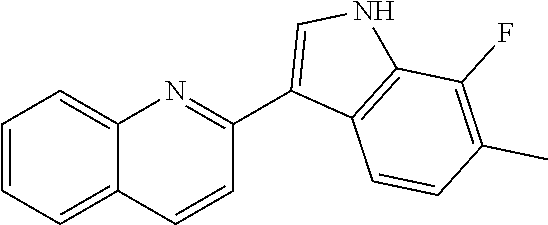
C1=CC=C2C(=C1)N=C(C1=CNC3=C1C=CC(C)=C3F)C=C2
